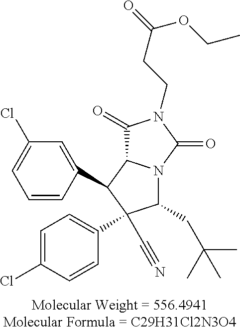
C1(CC(C)(C)C)N2C(C(C3=CC(Cl)=CC=C3)C1(C#N)C1=CC=C(Cl)C=C1)C(=O)N(CCC(=O)OCC)C2=O
